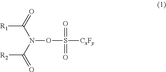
[R1]C(=O)N(C(=O)[R2])OS([CxFy])(=O)=O
